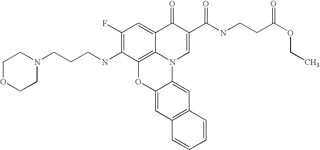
C1(F)=C(NCCCN2CCOCC2)C2=C3C(=C1)C(=O)C(C(NCCC(OCC)=O)=O)=CN3C1=CC3=C(C=C1O2)C=CC=C3
